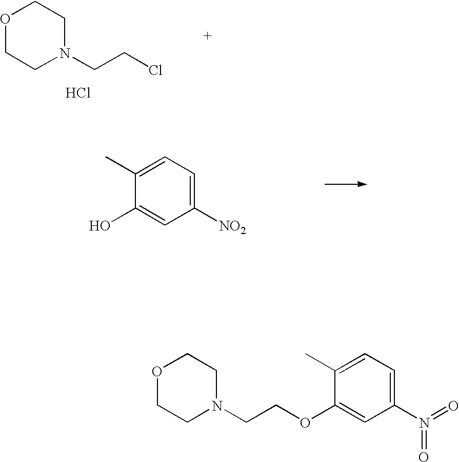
C1(C)=CC=C([NO2])C=C1O.O1CCN(CCCl)CC1.Cl.C1(C)=CC=C(N(=O)=O)C=C1OCCN1CCOCC1
